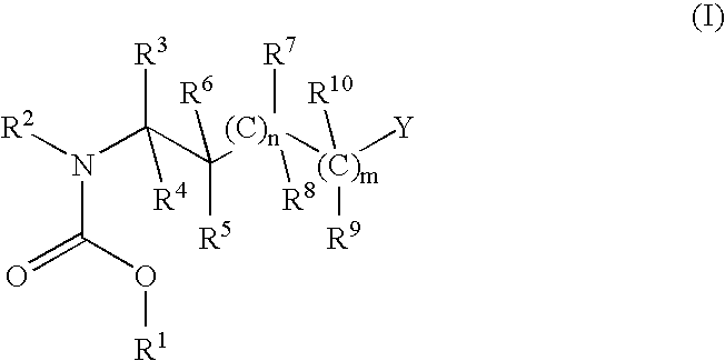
[R2]N(C(C([(C)n]([(C)m]([Y])([R10])[R9])([R7])[R8])([R6])[R5])([R3])[R4])C(O[R1])=O
